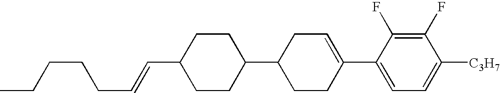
C1(F)=C(F)C(C2=CCC(C3CCC(C=CCCCCC)CC3)CC2)=CC=C1[C3H7]
